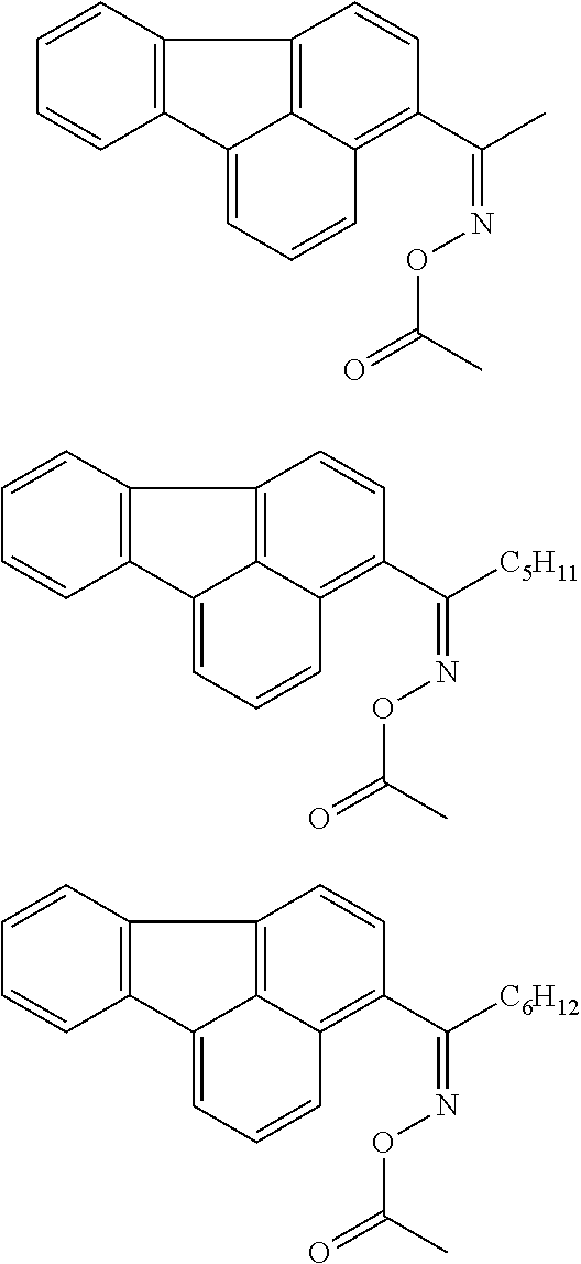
C12=C3C(=C(C(C)=NOC(=O)C)C=C1)C=CC=C3C1=C2C=CC=C1.C12=C3C(=C(C([C5H11])=NOC(=O)C)C=C1)C=CC=C3C1=C2C=CC=C1.C12=C3C(=C(C([C6H12])=NOC(=O)C)C=C1)C=CC=C3C1=C2C=CC=C1
